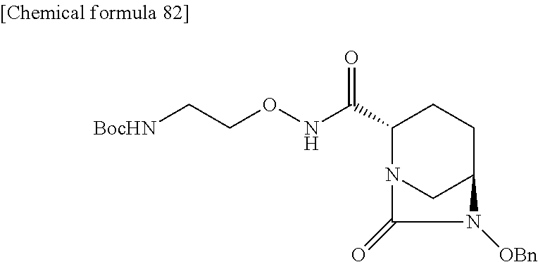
C1(C(NOCC[BocHN])=O)N2CC(CC1)N([OBn])C2=O
